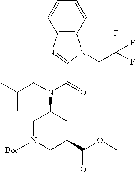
C12=C(C=CC=C1)N(CC(F)(F)F)C(C(=O)N(CC(C)C)C1CN([Boc])CC(C(OC)=O)C1)=N2
